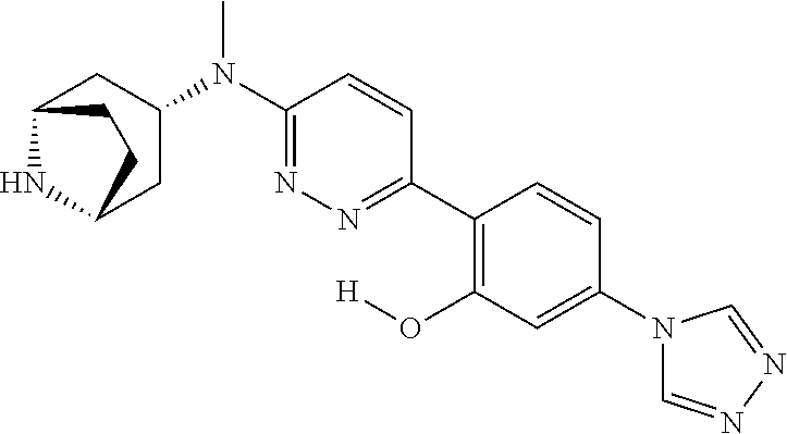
C12NC(CC(N(C3=NN=C(C4=C(O[H])C=C(N5C=NN=C5)C=C4)C=C3)C)C1)CC2
